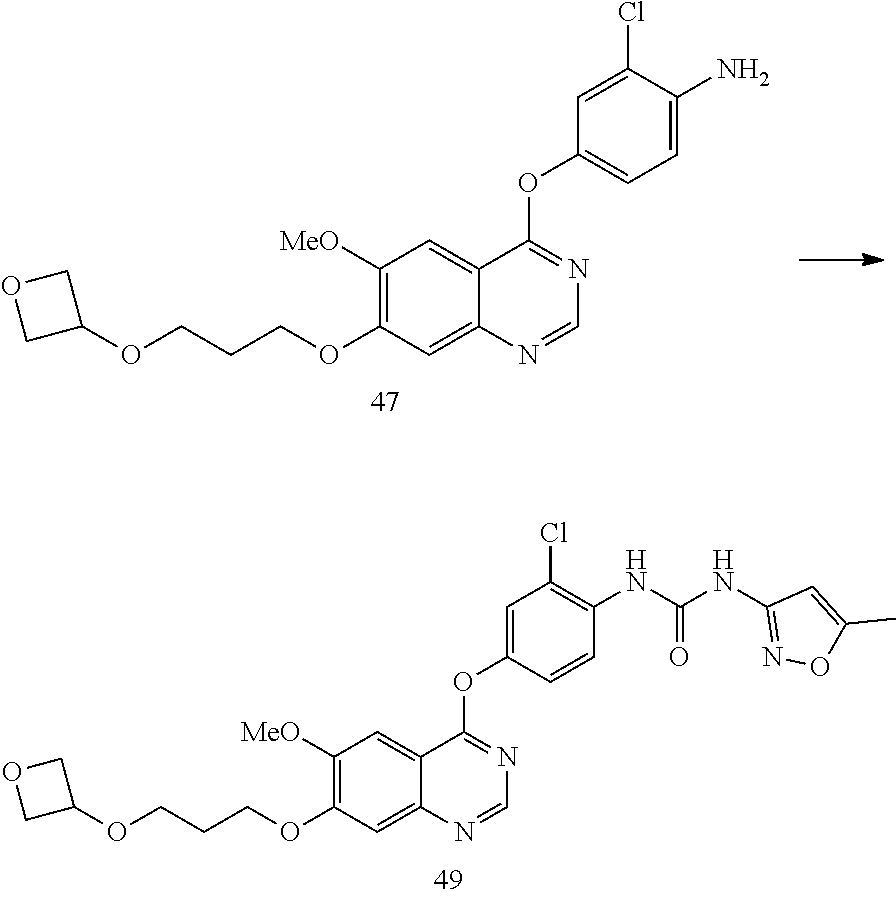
C1([MeO])=C(OCCCOC2COC2)C=C2C(=C1)C(OC1=CC=C(N)C(Cl)=C1)=NC=N2.C1([MeO])=C(OCCCOC2COC2)C=C2C(=C1)C(OC1=CC(Cl)=C(NC(NC3=NOC(C)=C3)=O)C=C1)=NC=N2
